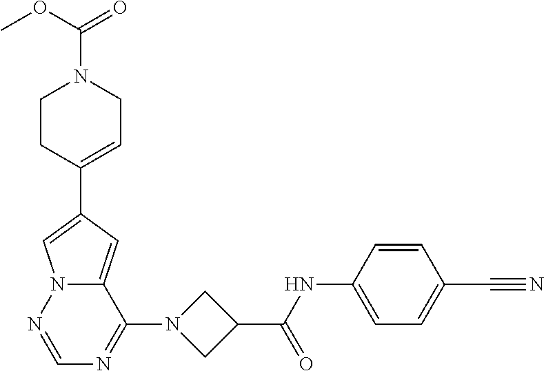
C1CC(C2=CN3C(=C2)C(N2CC(C(NC4=CC=C(C#N)C=C4)=O)C2)=NC=N3)=CCN1C(=O)OC
